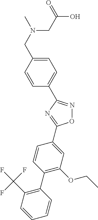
O1N=C(C2=CC=C(CN(C)CC(O)=O)C=C2)N=C1C1=CC(OCC)=C(C2=C(C(F)(F)F)C=CC=C2)C=C1
